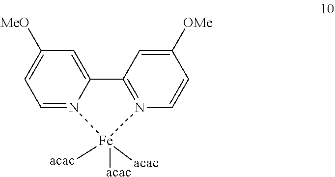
C12=CC([MeO])=CC=N1[Fe]([acac])([acac])([acac])N1=C2C=C([OMe])C=C1
